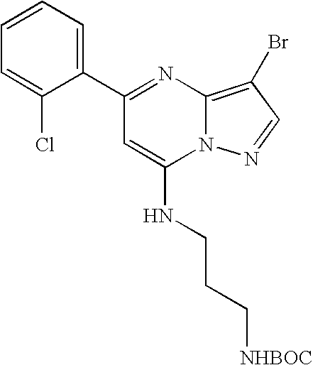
C1(C2=NC3=C(Br)C=NN3C(NCCC[NHBOC])=C2)=CC=CC=C1Cl
